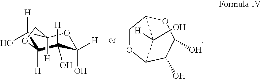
C1([H])(O)C2([H])C([H])(O)C([H])(O)OC1([H])CO2.C1OC2C(O)C(O)OC1C2([H])O
